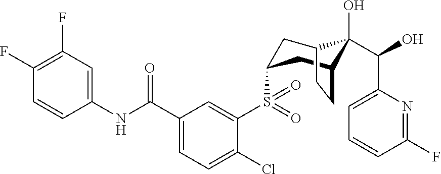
C1(F)=C(F)C=C(NC(C2=CC=C(Cl)C(S(=O)(=O)C3CC4C(O)(C(O)C5=CC=CC(F)=N5)C(C3)CC4)=C2)=O)C=C1
